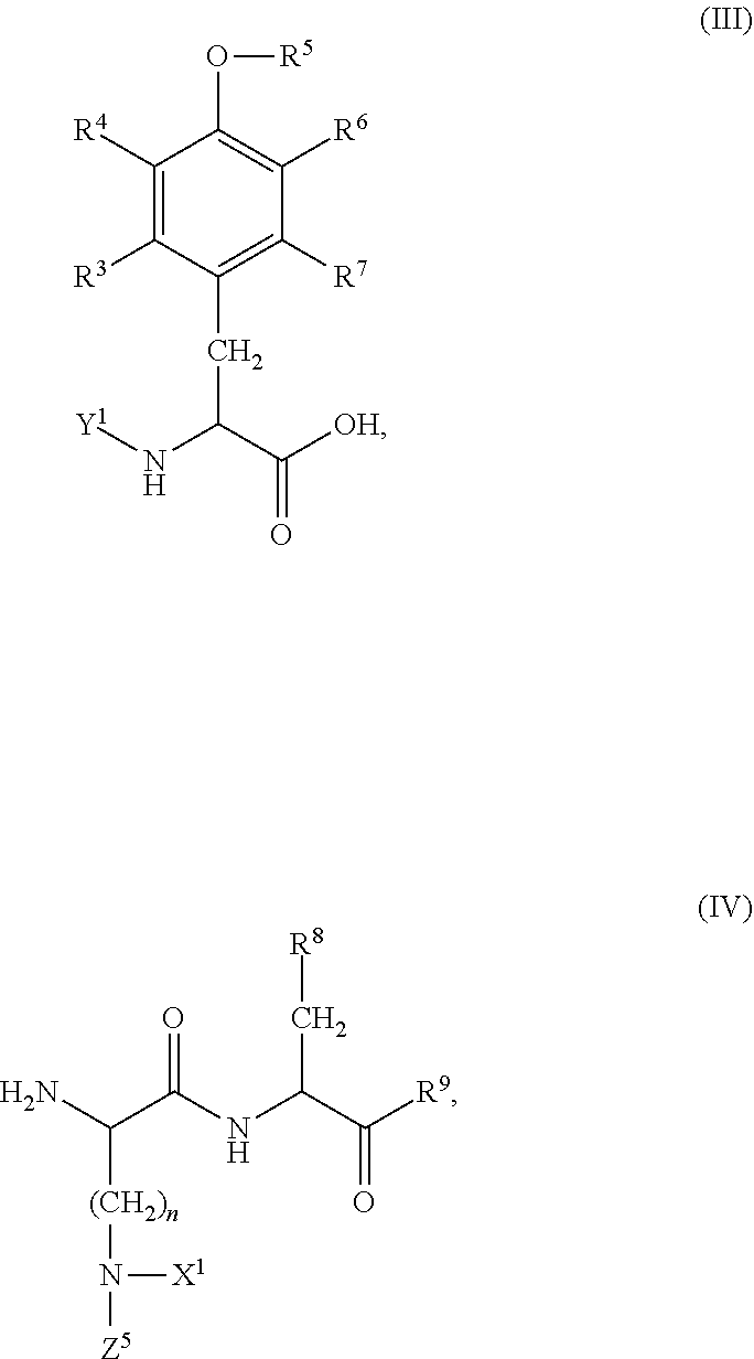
[Y1]NC(C([OH])=O)CC1=C([R7])C([R6])=C(O[R5])C([R4])=C1[R3].NC(C(NC(C(=O)[R9])C[R8])=O)[(CH2)n]N([Z5])[X1]
